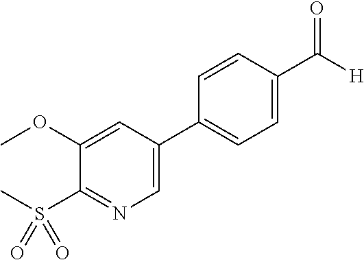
C1=C(C2=CC=C(C(=O)[H])C=C2)C=C(OC)C(S(C)(=O)=O)=N1
